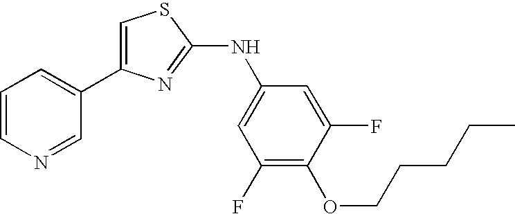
C1=C(C2=CC=CN=C2)N=C(NC2=CC(F)=C(OCCCCC)C(F)=C2)S1
